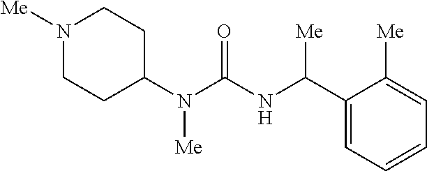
N1([Me])CCC(N(C(=O)NC(C2=CC=CC=C2[Me])[Me])[Me])CC1
